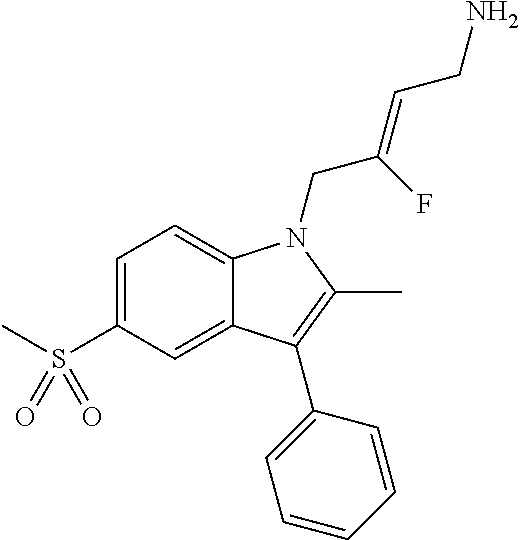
C1=C(S(C)(=O)=O)C=C2C(=C1)N(CC(=CCN)F)C(C)=C2C1=CC=CC=C1
